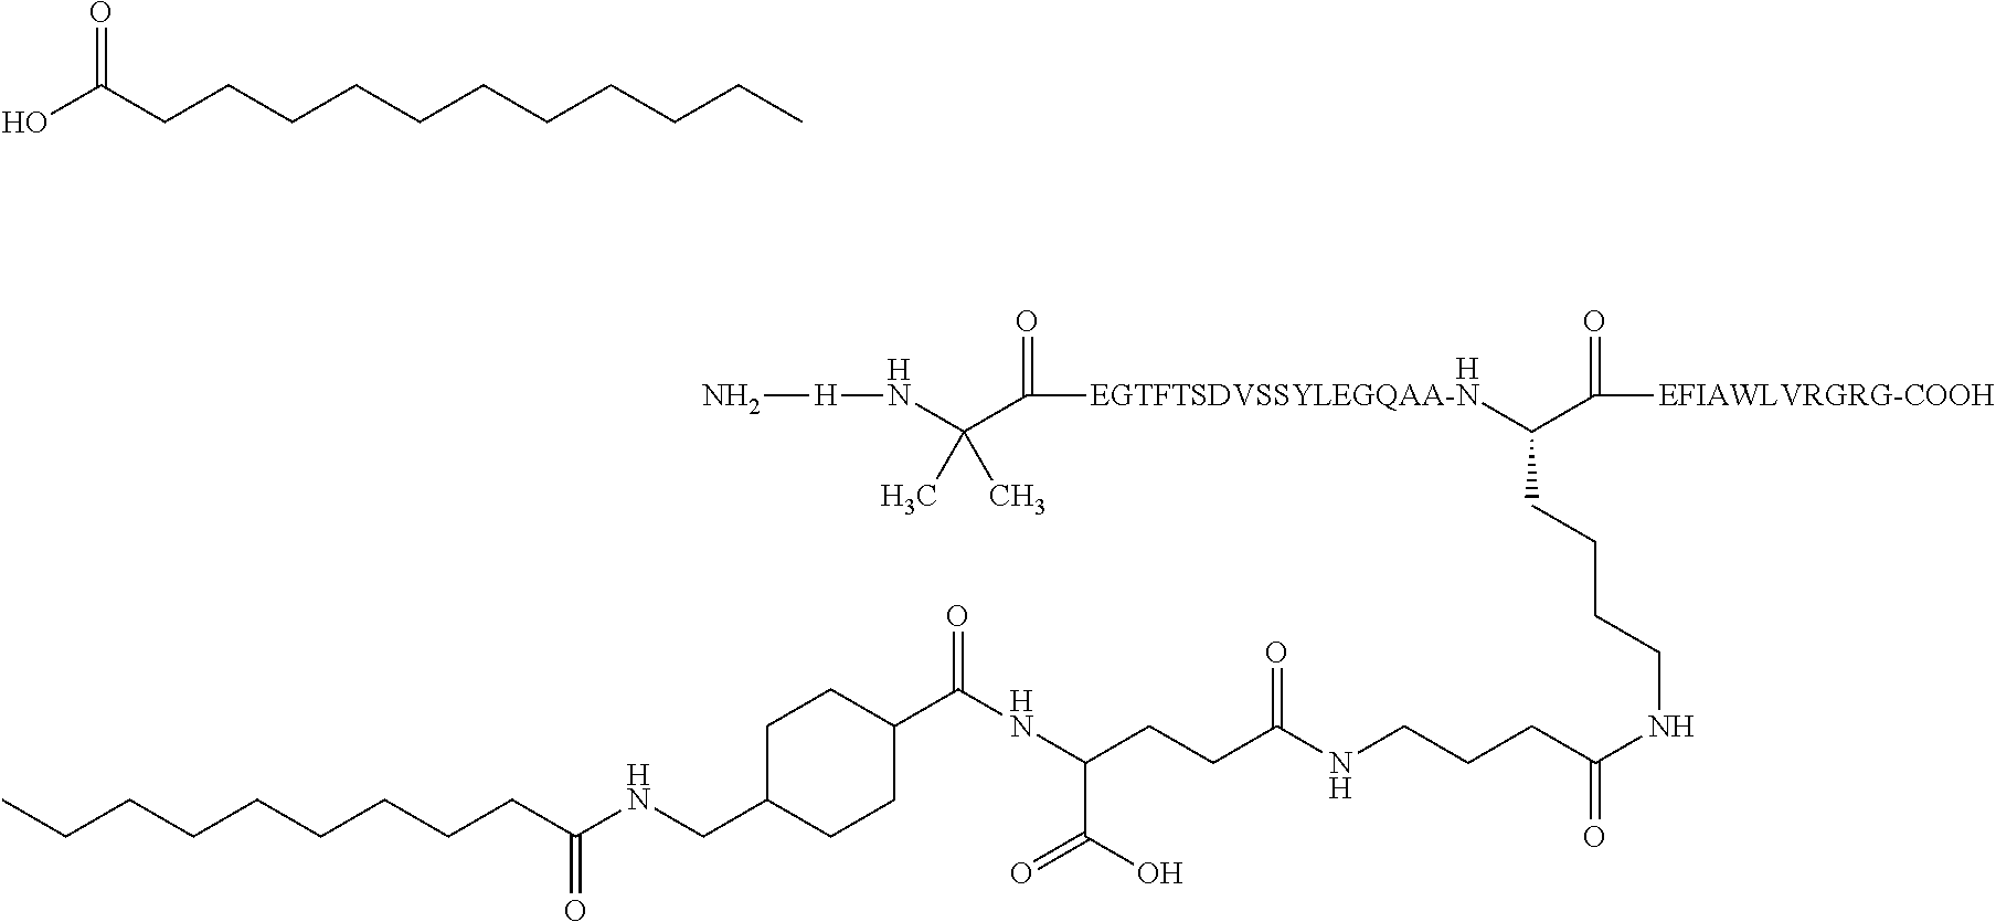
N[H]NC(C([EGTFTSDVSSYLEGQAA-N]C(C([EFIAWLVRGRG-COOH])=O)CCCCNC(CCCNC(CCC(NC(C1CCC(CNC(CCCCCCCCC)=O)CC1)=O)C(=O)O)=O)=O)=O)(C)C.[H].C(CCCCCCCCC)CC(O)=O
